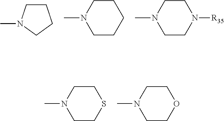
C1CN(C)CC1.N1(C)CCCCC1.N1(C)CCN([R35])CC1.C1COCCN1C.C1CSCCN1C
